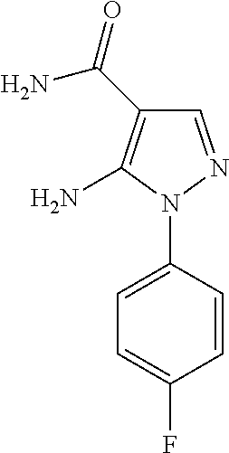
C1=NN(C2=CC=C(F)C=C2)C(N)=C1C(=O)N
